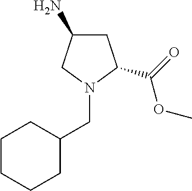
C1C(N)CN(CC2CCCCC2)C1C(OC)=O
